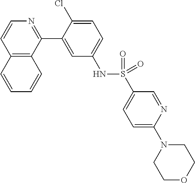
C12=C(C(C3=CC(NS(C4=CC=C(N5CCOCC5)N=C4)(=O)=O)=CC=C3Cl)=NC=C1)C=CC=C2
